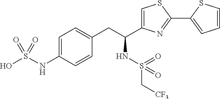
C1=C(NS(O)(=O)=O)C=CC(CC(C2=CSC(C3=CC=CS3)=N2)NS(C[CF3])(=O)=O)=C1
